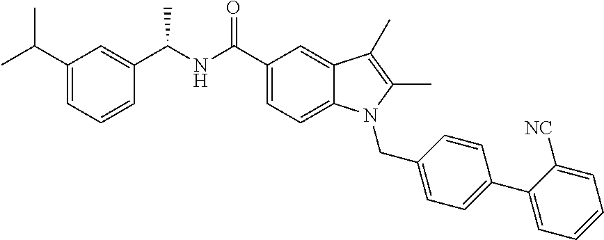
C1=C(C(C)C)C=C(C(NC(C2=CC=C3C(=C2)C(C)=C(C)N3CC2=CC=C(C3=CC=CC=C3[NC])C=C2)=O)C)C=C1
